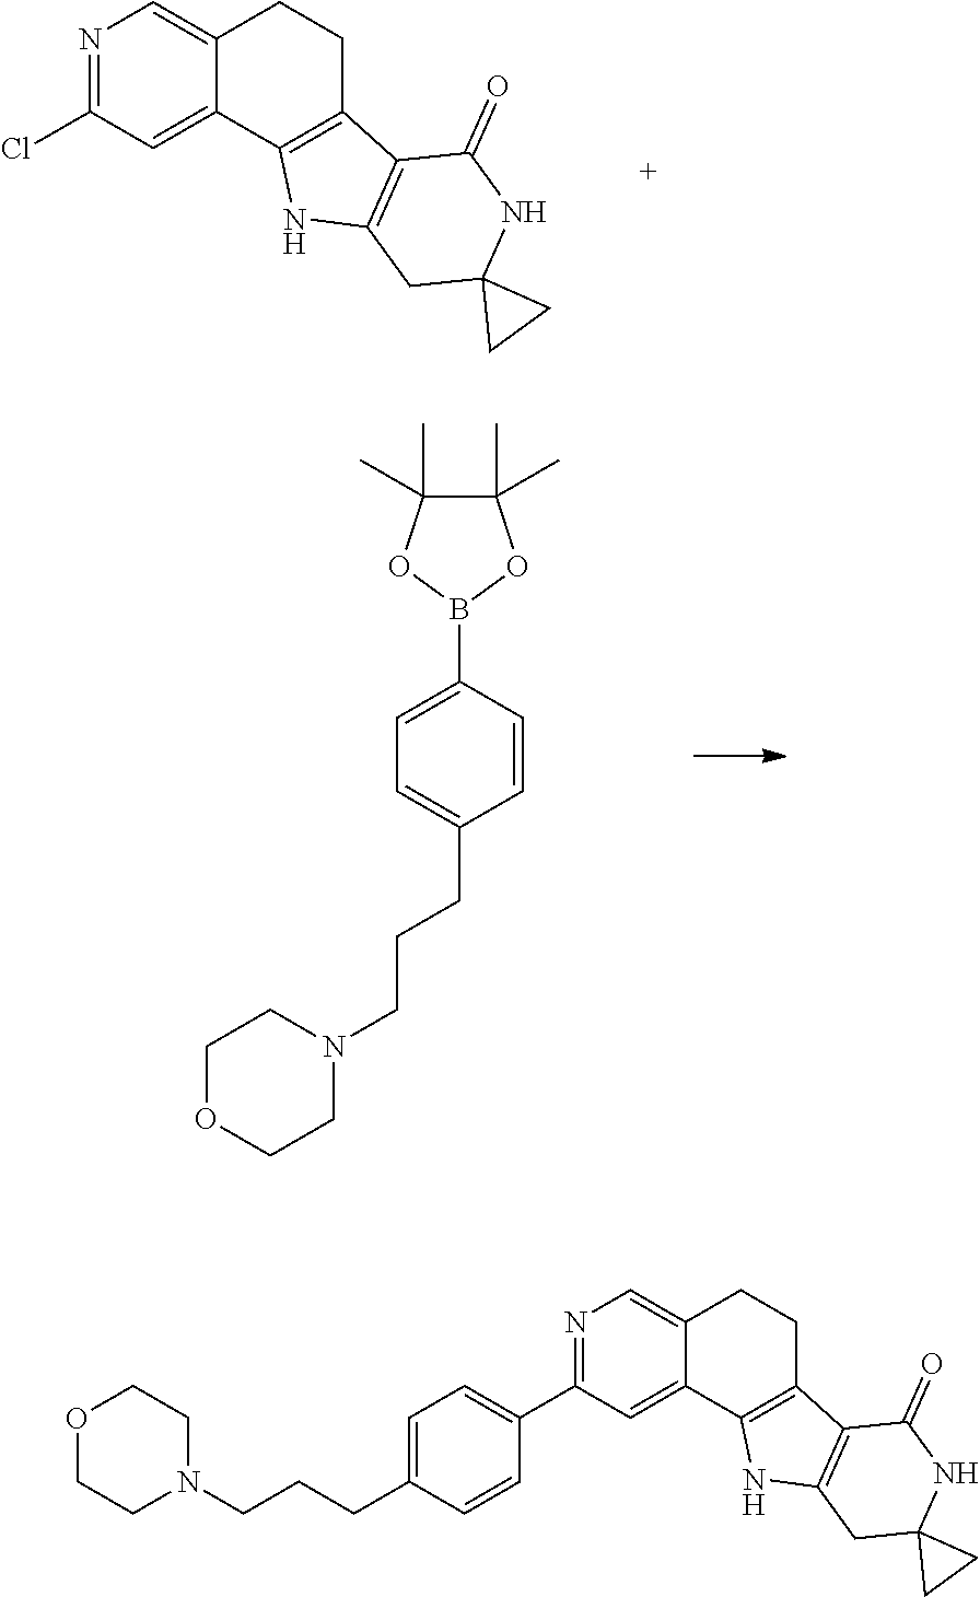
N1=C(Cl)C=C2C(=C1)CCC1=C2NC2=C1C(=O)NC1(C2)CC1.B1(C2=CC=C(CCCN3CCOCC3)C=C2)OC(C)(C)C(C)(C)O1.N1=C(C2=CC=C(CCCN3CCOCC3)C=C2)C=C2C(=C1)CCC1=C2NC2=C1C(=O)NC1(C2)CC1
